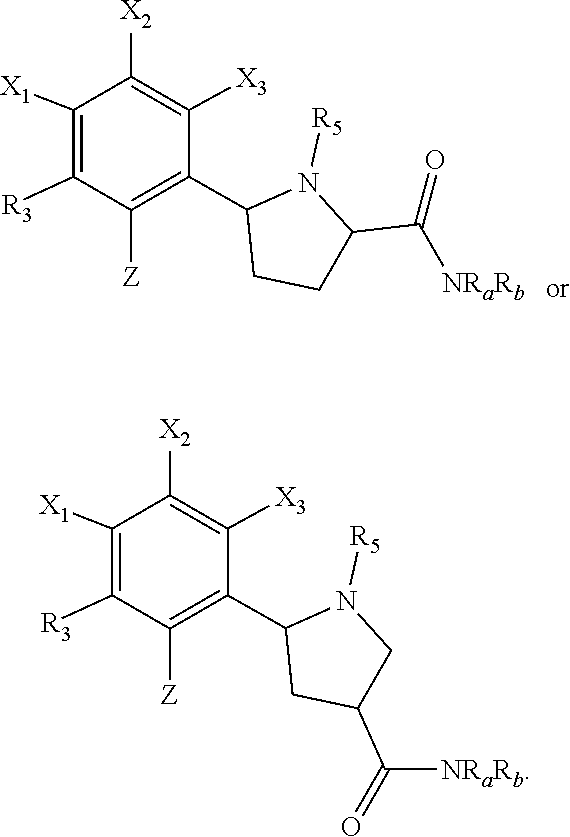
C1([R3])=C([X1])C([X2])=C([X3])C(C2CC(C(=O)[NRaRb])CN2[R5])=C1[Z].C1([R3])=C([X1])C([X2])=C([X3])C(C2CCC(C(=O)[NRaRb])N2[R5])=C1[Z]
